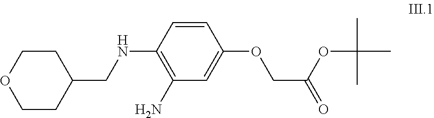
C1=CC(NCC2CCOCC2)=C(N)C=C1OCC(=O)OC(C)(C)C
